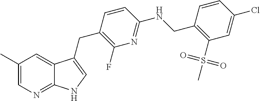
C1(C)=CN=C2C(=C1)C(CC1=C(F)N=C(NCC3=C(S(=O)(=O)C)C=C(Cl)C=C3)C=C1)=CN2
